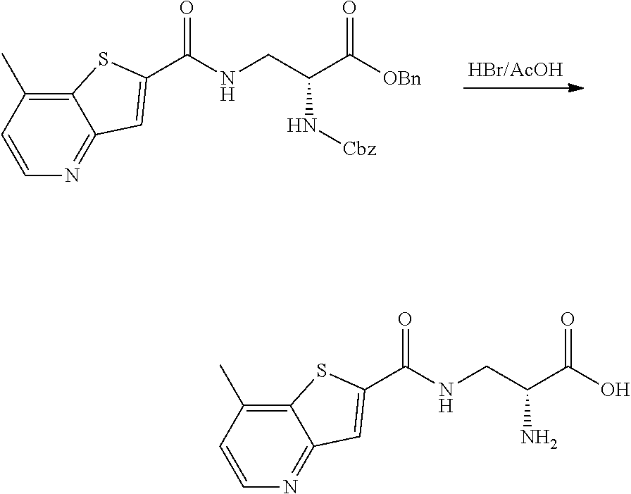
C1(C)=C2SC(C(=O)NCC(C(=O)[OBn])N[Cbz])=CC2=NC=C1.C1(C)=C2SC(C(=O)NCC(C(=O)O)N)=CC2=NC=C1
